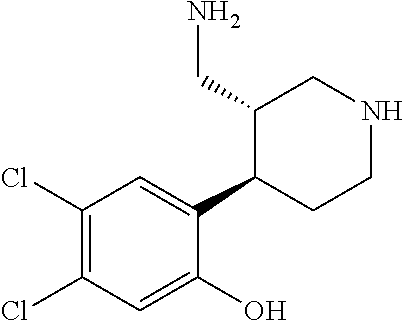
C1(Cl)=C(Cl)C=C(O)C(C2CCNCC2CN)=C1
